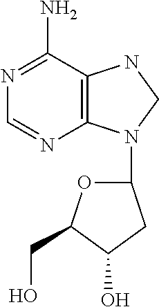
C12=C(C(N)=NC=N1)NCN2C1OC(CO)C(O)C1
